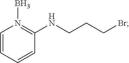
C1=CC=CC(NCCCBr)=N1B
